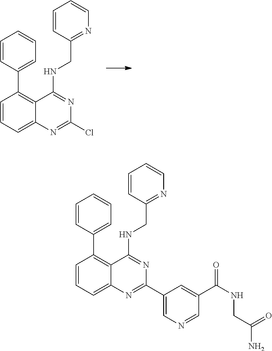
C1=CC=C2C(=C1C1=CC=CC=C1)C(NCC1=NC=CC=C1)=NC(Cl)=N2.C1=C(C2=NC3=CC=CC(C4=CC=CC=C4)=C3C(NCC3=NC=CC=C3)=N2)C=C(C(NCC(N)=O)=O)C=N1
